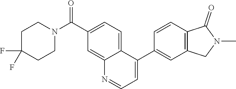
C1C(F)(F)CCN(C(C2=CC=C3C(C4=CC5=C(C=C4)C(=O)N(C)C5)=CC=NC3=C2)=O)C1
